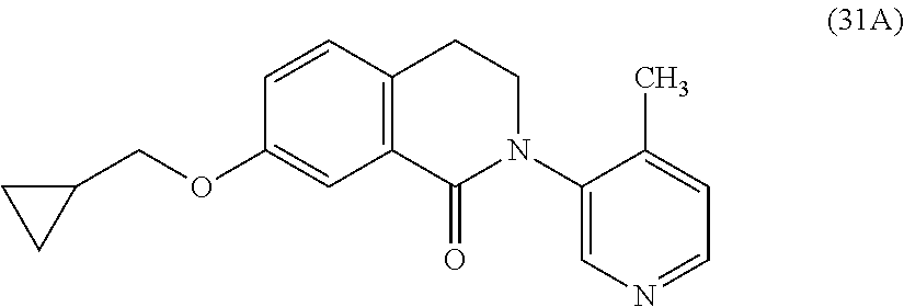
C1=CC2=C(C=C1OCC1CC1)C(=O)N(C1=CN=CC=C1C)CC2
